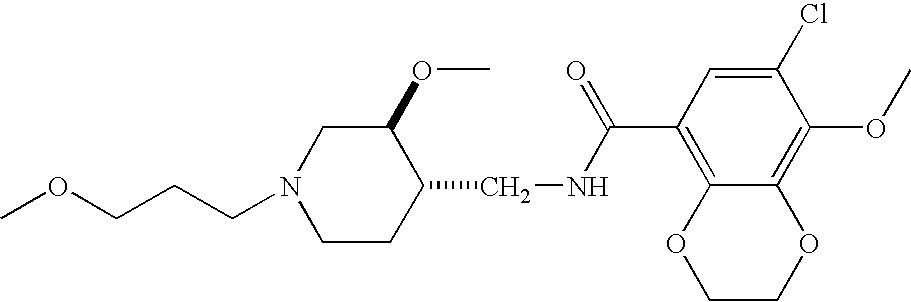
COCCCN1CCC(CNC(C2=C3C(=C(OC)C(Cl)=C2)OCCO3)=O)C(OC)C1
